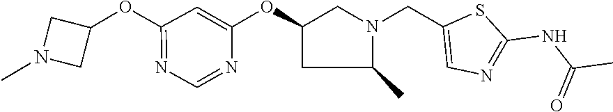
C1N(C)CC1OC1=NC=NC(OC2CN(CC3=CN=C(NC(C)=O)S3)C(C)C2)=C1
